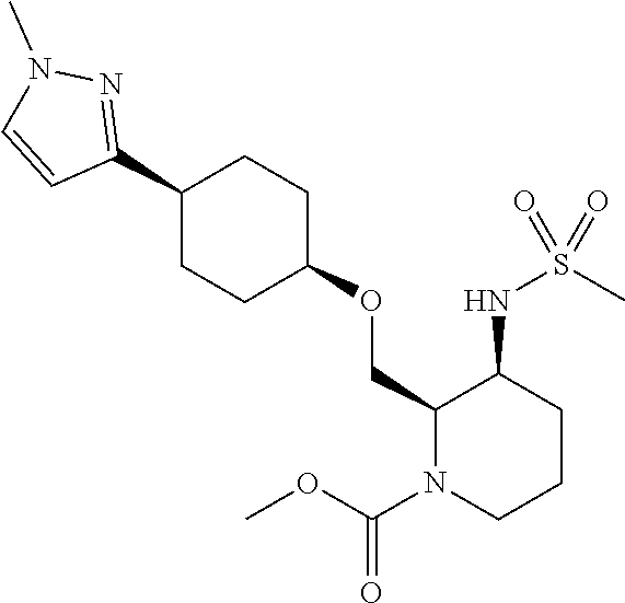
C1(OCC2C(NS(C)(=O)=O)CCCN2C(OC)=O)CCC(C2=NN(C)C=C2)CC1
